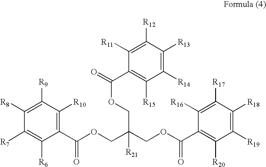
C1([R8])=C([R9])C([R10])=C(C(OCC(COC(C2=C([R20])C([R19])=C([R18])C([R17])=C2[R16])=O)([R21])COC(=O)C2=C([R15])C([R14])=C([R13])C([R12])=C2[R11])=O)C([R6])=C1[R7]
